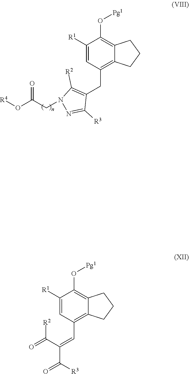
C12=C(C=C(C(=O)[R2])C([R3])=O)C=C([R1])C(O[Pg1])=C1CCC2.C12=C(CC3=C([R2])N(CC(O[R4])=O)N=C3[R3])C=C([R1])C(O[Pg1])=C1CCC2
